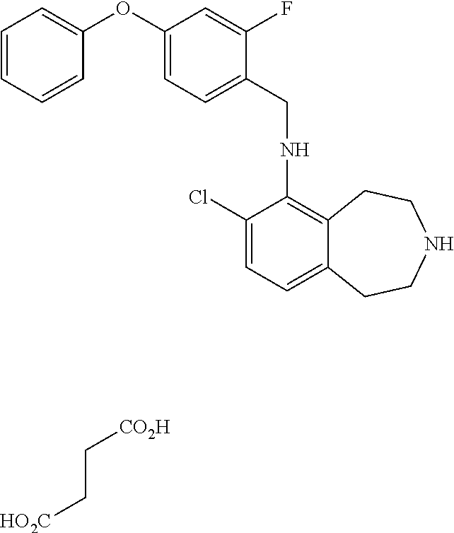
C1=CC=CC(OC2=CC=C(CNC3=C4C(=CC=C3Cl)CCNCC4)C(F)=C2)=C1.C(C[HO2C])[CO2H]
